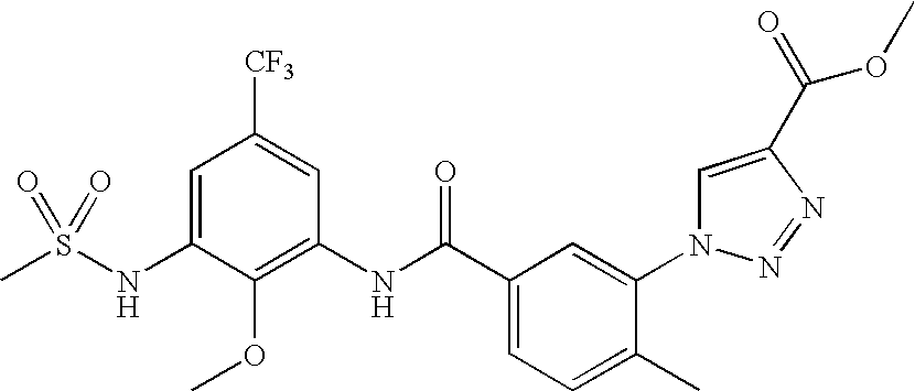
C1=C(NS(C)(=O)=O)C(OC)=C(NC(C2=CC=C(C)C(N3C=C(C(=O)OC)N=N3)=C2)=O)C=C1[CF3]
